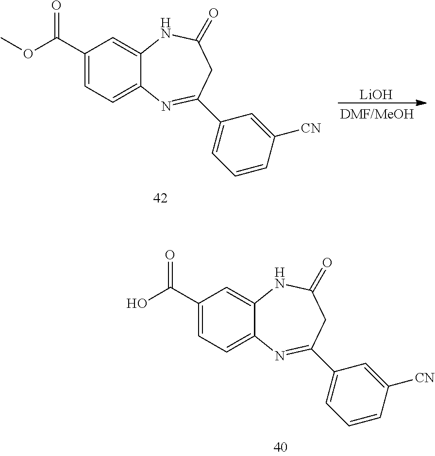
C1(C(OC)=O)=CC=C2C(=C1)NC(=O)CC(C1=CC=CC([CN])=C1)=N2.[LiOH].C1(C(O)=O)=CC=C2C(=C1)NC(=O)CC(C1=CC=CC([CN])=C1)=N2
